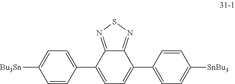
C1=CC(C2=CC=C(C3=CC=C([SnBu3])C=C3)C3=NSN=C23)=CC=C1[Bu3Sn]
